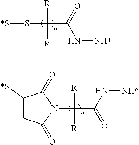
S(C([R])([R])C(=O)N[NH*])[*S].C1([*S])CC(=O)N(C([R])([R])C(N[NH*])=O)C1=O
